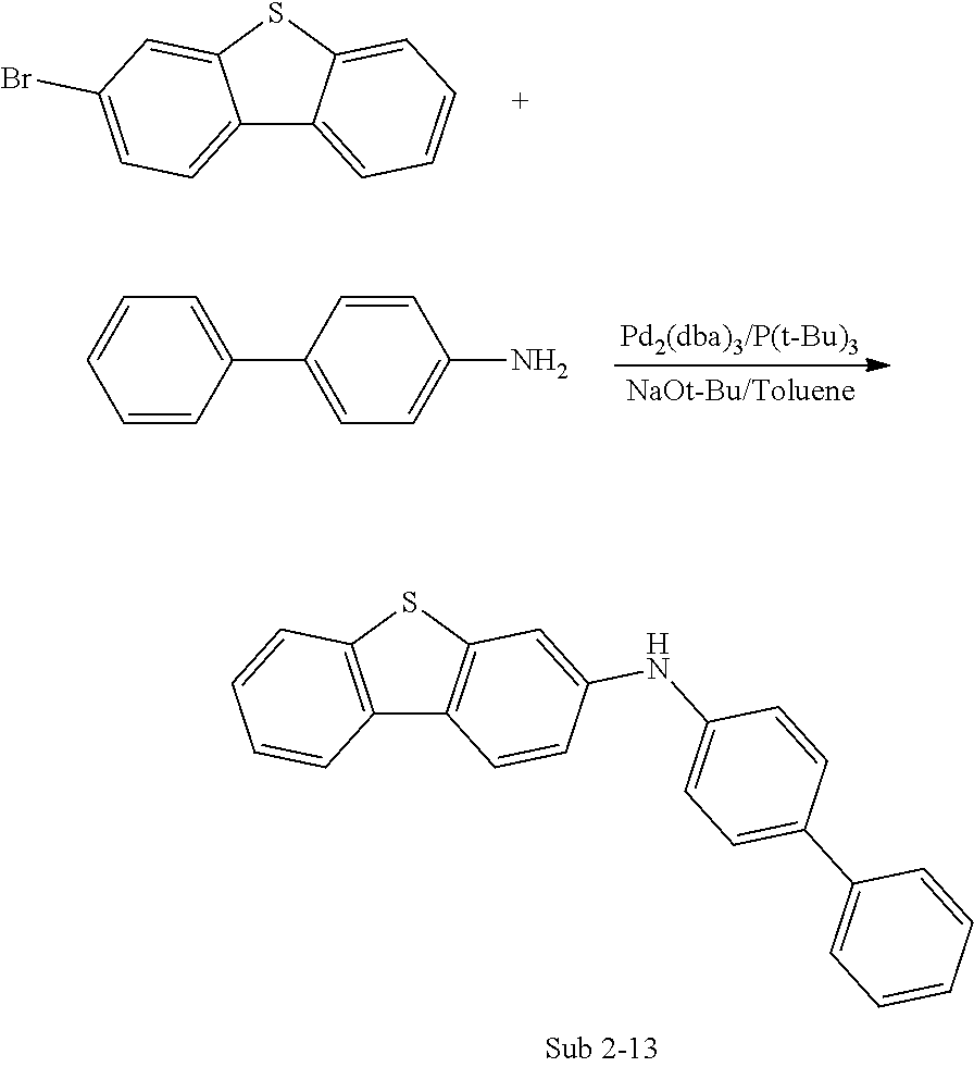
C12=CC=C(Br)C=C1SC1=CC=CC=C21.C1=CC(C2=CC=C(N)C=C2)=CC=C1.C12=C(SC3=C1C=CC(NC1=CC=C(C4=CC=CC=C4)C=C1)=C3)C=CC=C2
